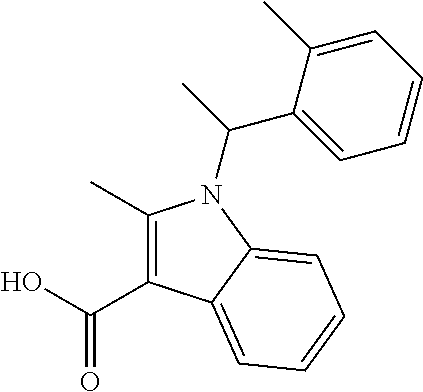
C1(C)=C(C(O)=O)C2=CC=CC=C2N1C(C)C1=CC=CC=C1C
